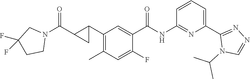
C1(C2C(C(N3CC(F)(F)CC3)=O)C2)=C(C)C=C(F)C(C(NC2=NC(C3=NN=CN3C(C)C)=CC=C2)=O)=C1
